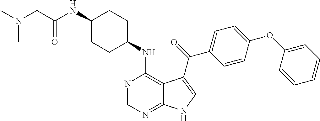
C1(NC(CN(C)C)=O)CCC(NC2=C3C(=NC=N2)NC=C3C(=O)C2=CC=C(OC3=CC=CC=C3)C=C2)CC1
